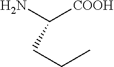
NC([COOH])CCC
